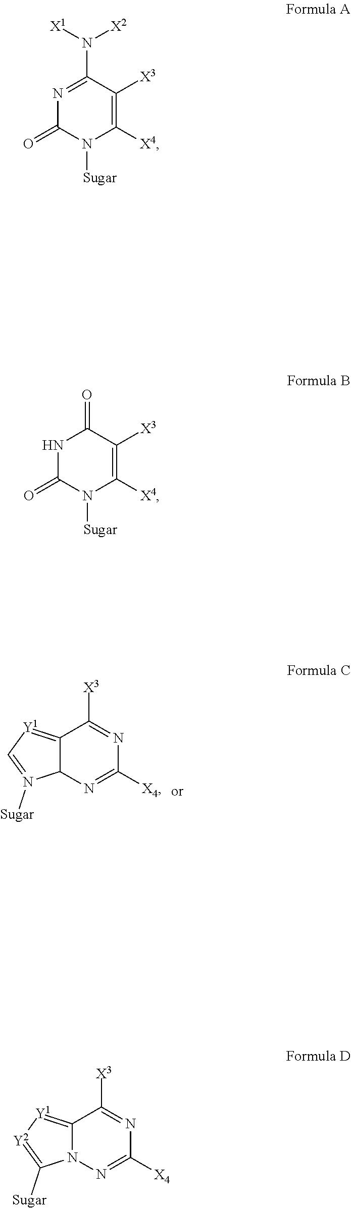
C12=[Y1]C=N([Sugar])C1N=C([X4])N=C2[X3].N1=C(N([X1])[X2])C([X3])=C([X4])N([Sugar])C1=O.N1C(=O)N([Sugar])C([X4])=C([X3])C1=O.C12=[Y1][Y2]=C([Sugar])N1N=C([X4])N=C2[X3]
